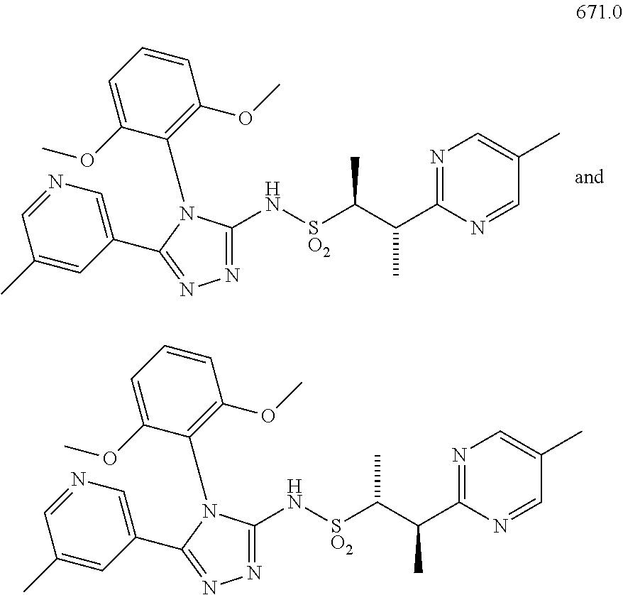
C1(C)=CC(C2=NN=C(N[SO2]C(C(C3=NC=C(C)C=N3)C)C)N2C2=C(OC)C=CC=C2OC)=CN=C1.C1(C)=CC(C2=NN=C(N[SO2]C(C(C3=NC=C(C)C=N3)C)C)N2C2=C(OC)C=CC=C2OC)=CN=C1
